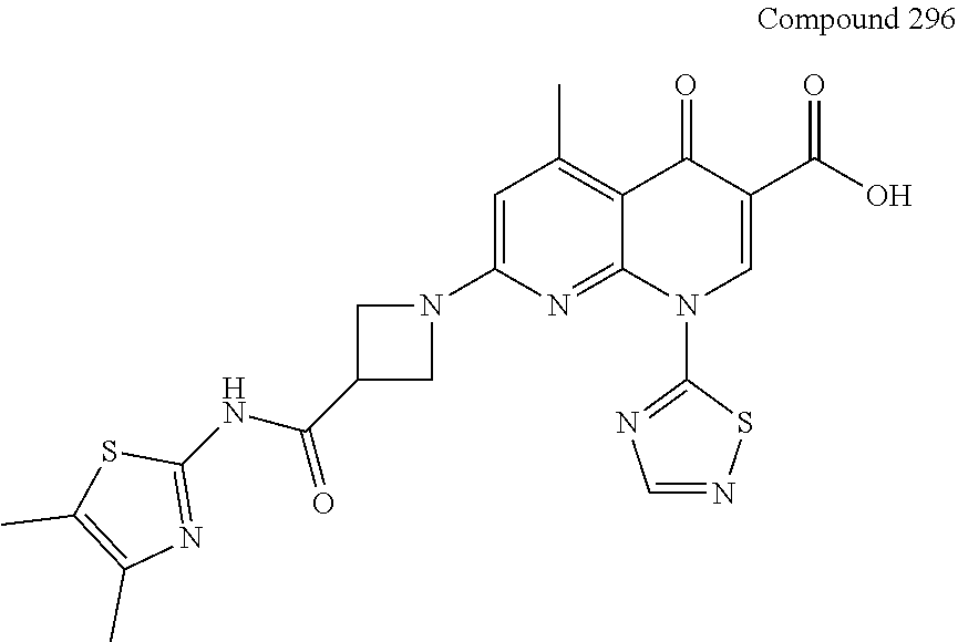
C1=C(N2CC(C(NC3=NC(C)=C(C)S3)=O)C2)N=C2C(=C1C)C(=O)C(C(O)=O)=CN2C1=NC=NS1
